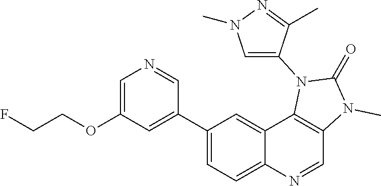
O(C1=CN=CC(C2=CC=C3C(=C2)C2=C(C=N3)N(C)C(=O)N2C2=CN(C)N=C2C)=C1)CCF
